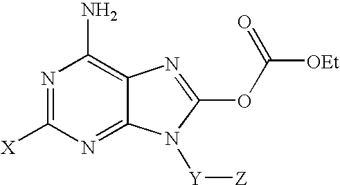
N1=C([X])N=C2C(=C1N)N=C(OC([OEt])=O)N2[Y][Z]
